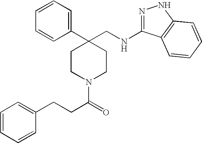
C1=CC=C(C2(CNC3=NNC4=C3C=CC=C4)CCN(C(=O)CCC3=CC=CC=C3)CC2)C=C1
